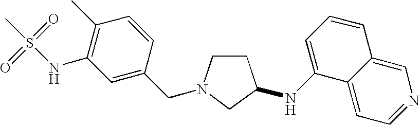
C1CN(CC2=CC(NS(=O)(=O)C)=C(C)C=C2)CC1NC1=CC=CC2=CN=CC=C12
